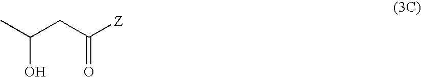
[Z]C(CC(C)O)=O
